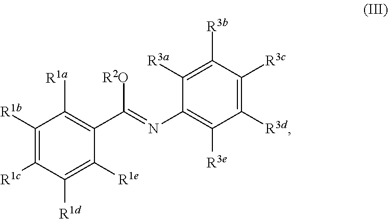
C1([R1b])=C([R1c])C([R1d])=C([R1e])C(C(=NC2=C([R3e])C([R3d])=C([R3c])C([R3b])=C2[R3a])[R2O])=C1[R1a]
